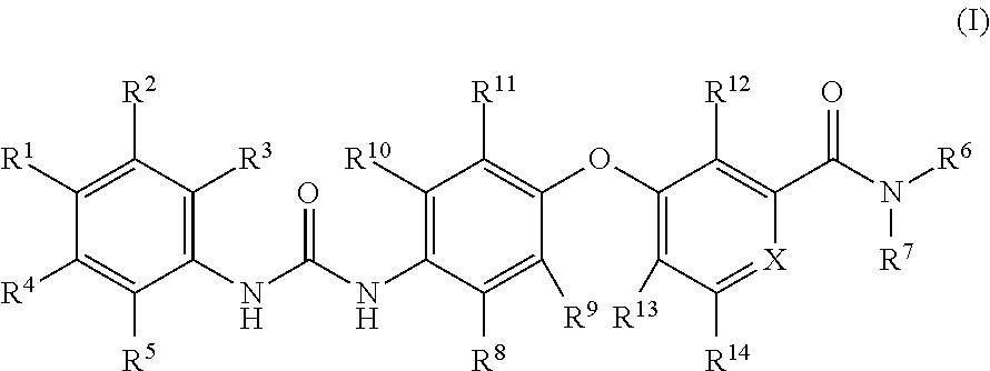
C1([R1])=C([R2])C([R3])=C(NC(=O)NC2=C([R10])C([R11])=C(OC3=C([R13])C([R14])=[X]C(C(N([R7])[R6])=O)=C3[R12])C([R9])=C2[R8])C([R5])=C1[R4]
